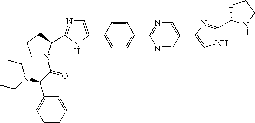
C1(C2=CN=C(C3N(C(C(N(CC)CC)C4=CC=CC=C4)=O)CCC3)N2)=CC=C(C2=NC=C(C3=CNC(C4CCCN4)=N3)C=N2)C=C1
